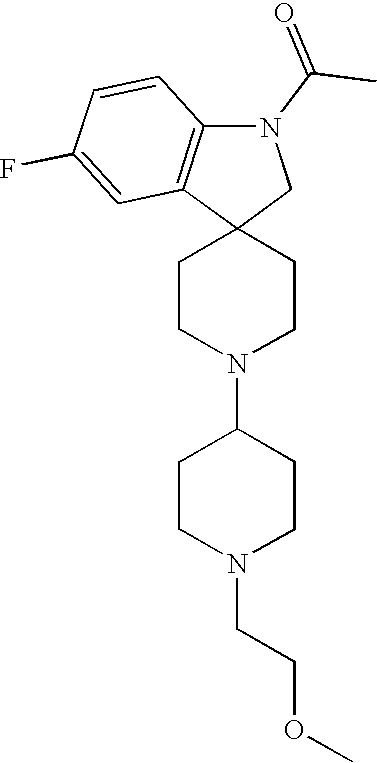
C1CN(C2CCN(CCOC)CC2)CCC12CN(C(C)=O)C1=C2C=C(F)C=C1
